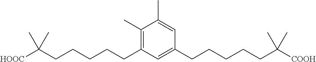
C1(C)=C(CCCCCC([HOOC])(C)C)C=C(CCCCCC([COOH])(C)C)C=C1C
